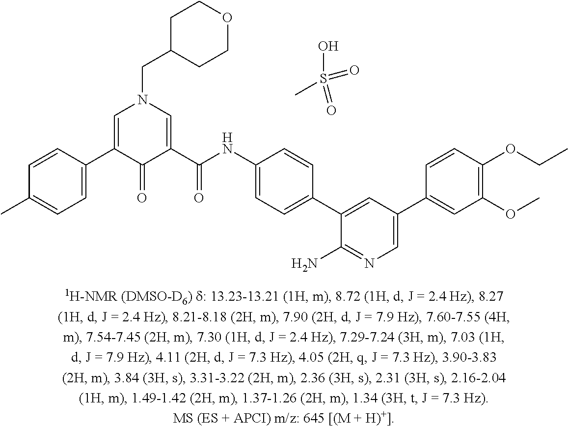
C1=C(C2=CN(CC3CCOCC3)C=C(C(NC3=CC=C(C4=CC(C5=CC(OC)=C(OCC)C=C5)=CN=C4N)C=C3)=O)C2=O)C=CC(C)=C1.CS(O)(=O)=O
